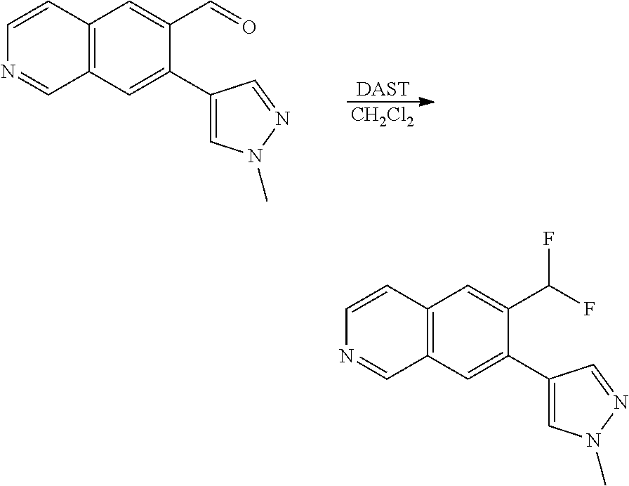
C12=C(C=C(C3=CN(C)N=C3)C(C=O)=C1)C=NC=C2.[DAST].[CH2Cl2].C12=C(C=C(C3=CN(C)N=C3)C(C(F)F)=C1)C=NC=C2
